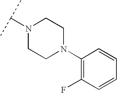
N1(C(C)C)CCN(C2=C(F)C=CC=C2)CC1
